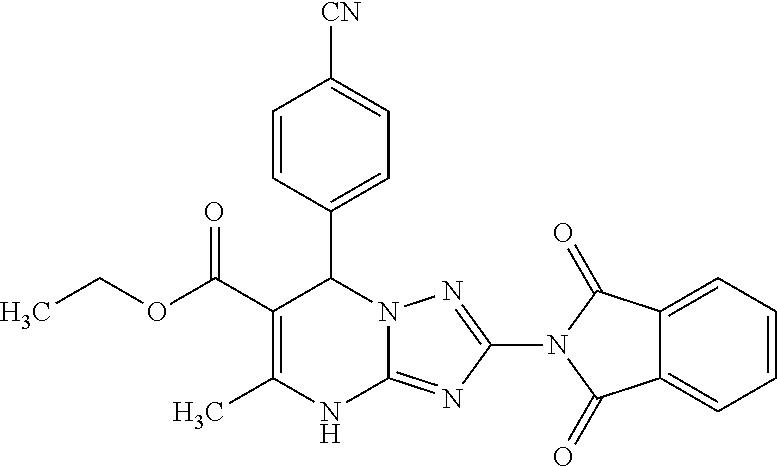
C1=CC(C2C(C(OCC)=O)=C(C)NC3=NC(N4C(=O)C5=CC=CC=C5C4=O)=NN32)=CC=C1[CN]
